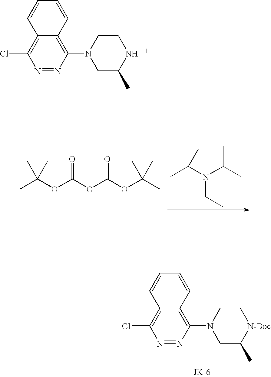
N1=NC(N2CC(C)NCC2)=C2C(=C1Cl)C=CC=C2.N1=NC(N2CC(C)[N-Boc]CC2)=C2C(=C1Cl)C=CC=C2.N(CC)(C(C)C)C(C)C.CC(OC(OC(OC(C)(C)C)=O)=O)(C)C
